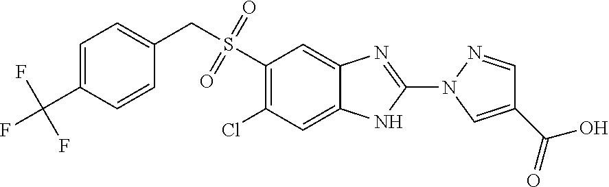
S(=O)(=O)(CC1=CC=C(C(F)(F)F)C=C1)C1=C(Cl)C=C2C(=C1)N=C(N1N=CC(C(=O)O)=C1)N2
